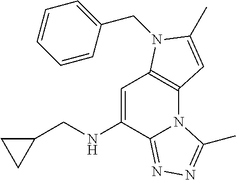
N12C3=C(C=C(NCC4CC4)C1=NN=C2C)N(CC1=CC=CC=C1)C(C)=C3
